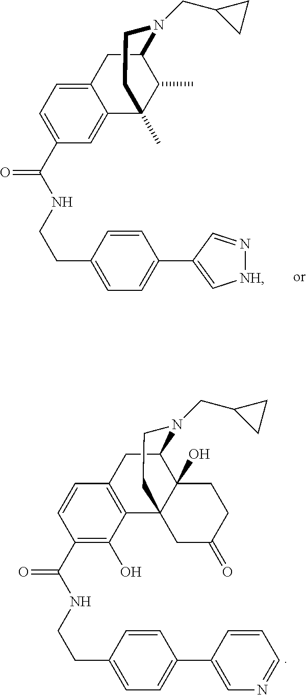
C1(C(=O)NCCC2=CC=C(C3=C[NH]N=C3)C=C2)=CC=C2C(=C1)C1(C)C(C)C(C2)N(CC2CC2)CC1.C1(C(=O)NCCC2=CC=C(C3=CN=CC=C3)C=C2)=C(O)C2=C(C=C1)CC1C3(O)C2(CCN1CC1CC1)CC(=O)CC3
